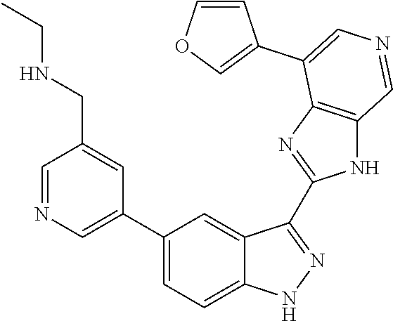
C1(C2=CN=CC(CNCC)=C2)=CC=C2C(=C1)C(C1=NC3=C(N1)C=NC=C3C1=COC=C1)=NN2
